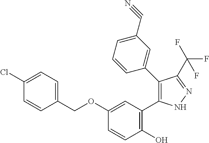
C1=CC(O)=C(C2=C(C3=CC(C#N)=CC=C3)C(C(F)(F)F)=NN2)C=C1OCC1=CC=C(Cl)C=C1
